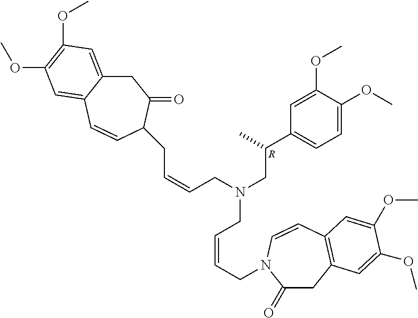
C1C2=CC(OC)=C(OC)C=C2C=CC(CC=CCN(CC(C2=CC=C(OC)C(OC)=C2)C)CC=CCN2C(=O)CC3=C(C=C2)C=C(OC)C(OC)=C3)C1=O.[R]
